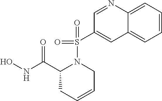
C1=CC=C2C(=C1)C=C(S(N1C(C(NO)=O)CC=CC1)(=O)=O)C=N2
